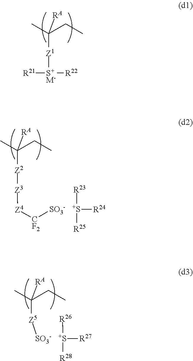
[Z1]([S+M-]([R22])[R21])C(CC)(C)[RA].[Z2]([Z3][Z4][CF2][SO3-])C(CC)(C)[RA].[S+]([R23])([R25])[R24].[Z5](C(CC)(C)[RA])[SO3-].[S+]([R26])([R28])[R27]
